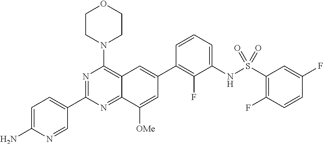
C1=C(N)N=CC(C2=NC(N3CCOCC3)=C3C(=N2)C([OMe])=CC(C2=C(F)C(NS(=O)(=O)C4=C(F)C=CC(F)=C4)=CC=C2)=C3)=C1
